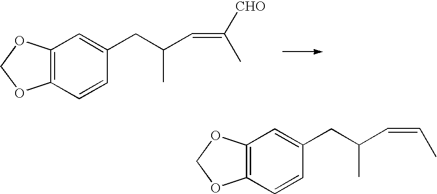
C12=C(C=CC(CC(C=C([CHO])C)C)=C1)OCO2.C12=C(C=CC(CC(C=CC)C)=C1)OCO2
